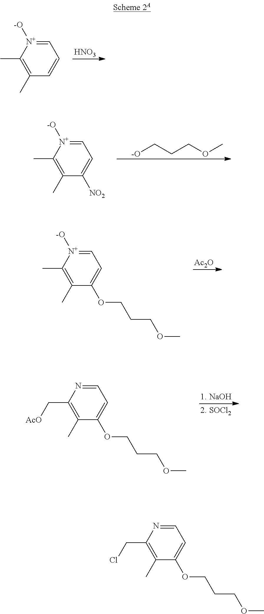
[HNO3].C1=[N+]([-O])C(C)=C(C)C=C1.[-O]CCCOC.C1=[N+]([-O])C(C)=C(C)C([NO2])=C1.[Ac2O].C1=[N+]([-O])C(C)=C(C)C(OCCCOC)=C1.C1=NC(C[AcO])=C(C)C(OCCCOC)=C1.C1=NC(CCl)=C(C)C(OCCCOC)=C1
